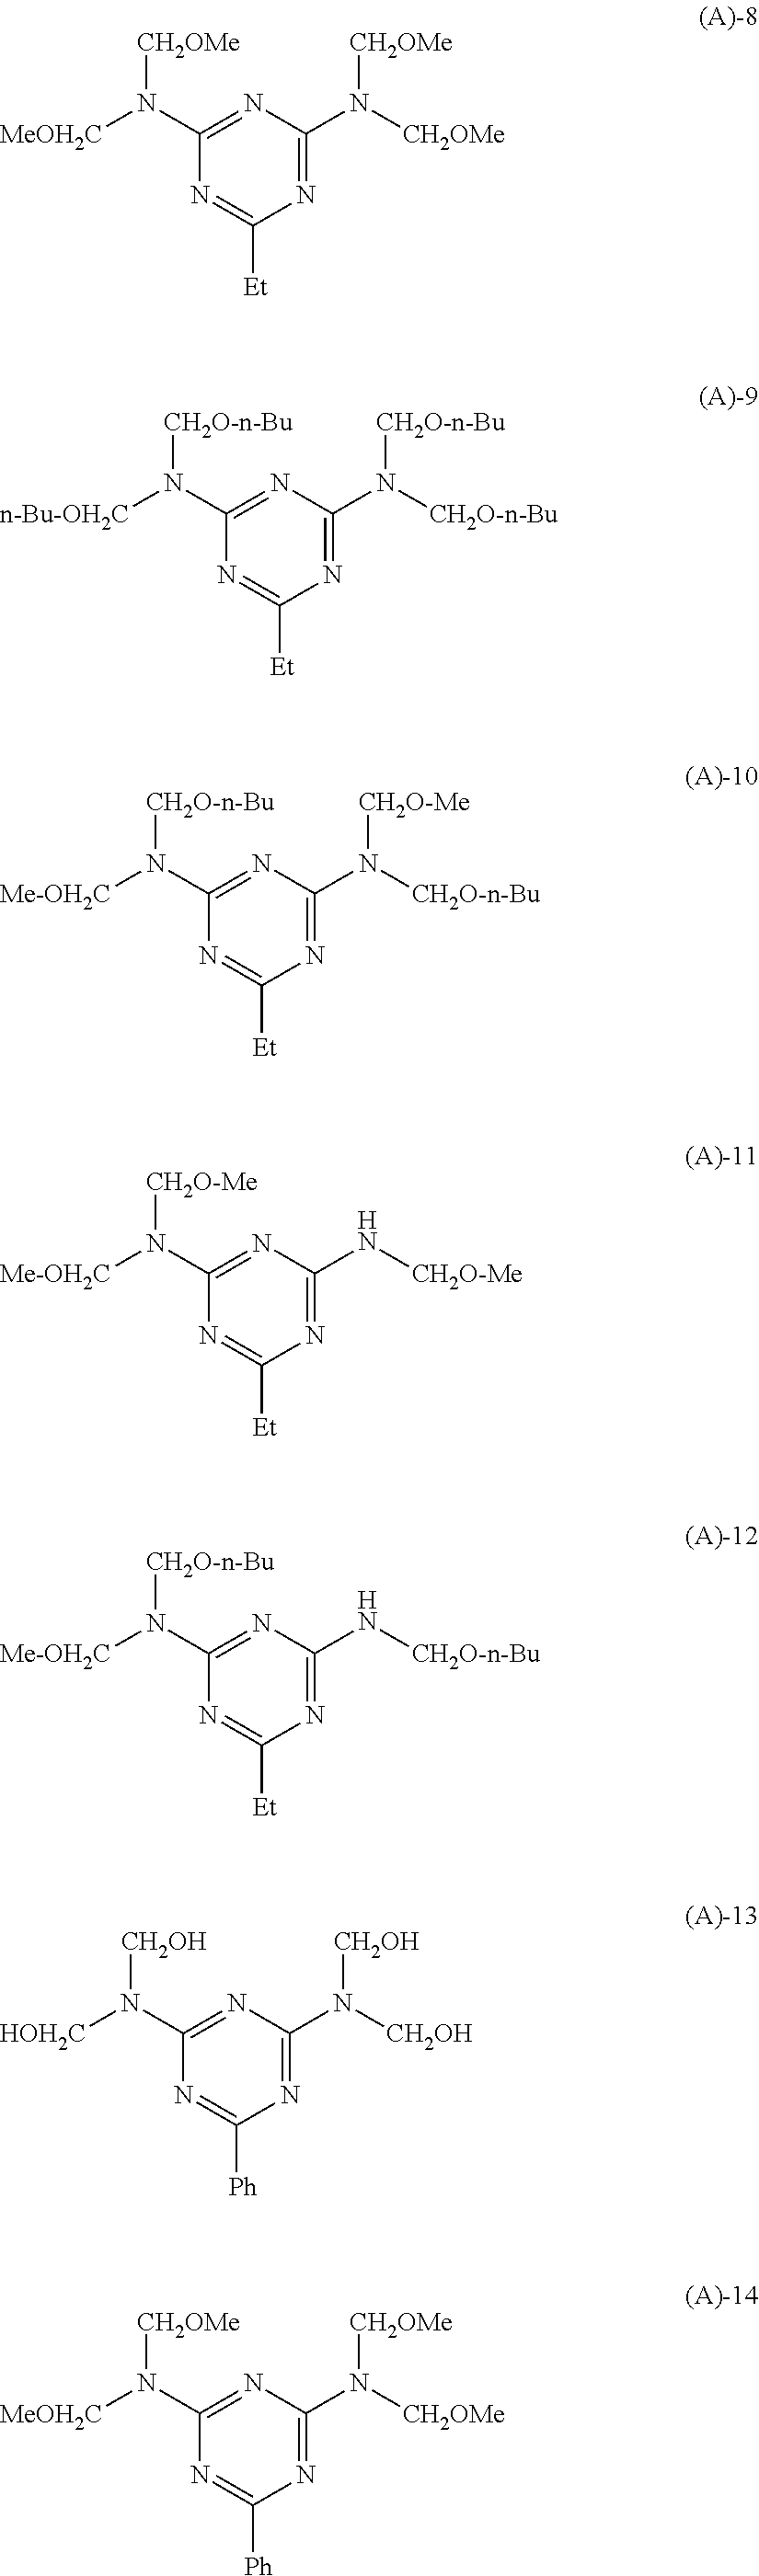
N1=C(N([CH2OMe])[CH2OMe])N=C(N([CH2OMe])[MeOH2C])N=C1[Et].N1=C(N[CH2O-n-Bu])N=C(N([CH2O-n-Bu])[Me-OH2C])N=C1[Et].N1=C(N([CH2OMe])[CH2OMe])N=C(N([CH2OMe])[MeOH2C])N=C1[Ph].N1=C(N([CH2O-n-Bu])[CH2O-n-Bu])N=C(N([CH2O-n-Bu])[n-Bu-OH2C])N=C1[Et].N1=C(N([CH2O-Me])[CH2O-n-Bu])N=C(N([CH2O-n-Bu])[Me-OH2C])N=C1[Et].N1=C(N[CH2O-Me])N=C(N([CH2O-Me])[Me-OH2C])N=C1[Et].N1=C(N([CH2OH])[CH2OH])N=C(N([CH2OH])[HOH2C])N=C1[Ph]
